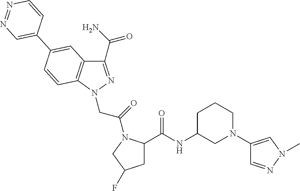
C1(C(N)=O)=NN(CC(=O)N2C(C(NC3CN(C4=CN(C)N=C4)CCC3)=O)CC(F)C2)C2=C1C=C(C1=CN=NC=C1)C=C2
